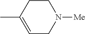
C1=C(C)CCN([Me])C1
